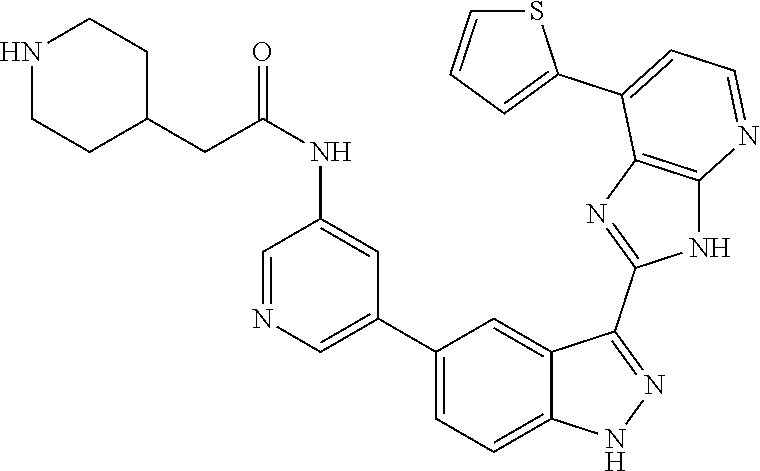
C1(C2=CC=C3C(=C2)C(C2=NC4=C(N2)N=CC=C4C2=CC=CS2)=NN3)=CN=CC(NC(=O)CC2CCNCC2)=C1
